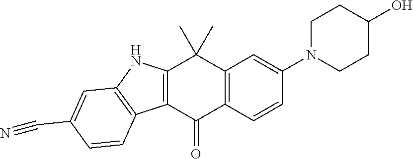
C12=C(C(=O)C3=C(C1(C)C)C=C(N1CCC(O)CC1)C=C3)C1=C(N2)C=C(C#N)C=C1
